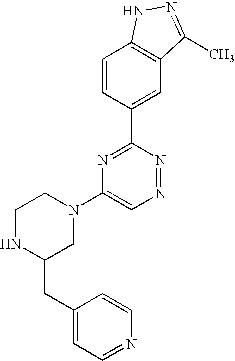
C1=CC(C2=NC(N3CCNC(CC4=CC=NC=C4)C3)=CN=N2)=CC2=C1NN=C2C
